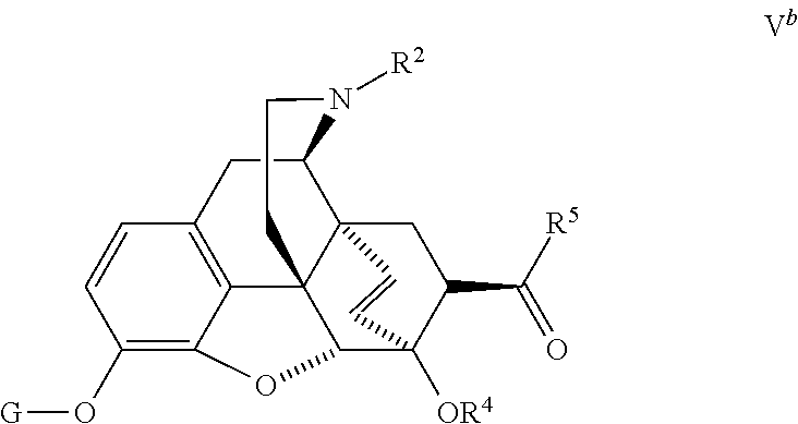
C123C4CC5=C6C1(C(C([OR4])(C(C([R5])=O)C2)C=C3)OC6=C(O[G])C=C5)CCN4[R2]
